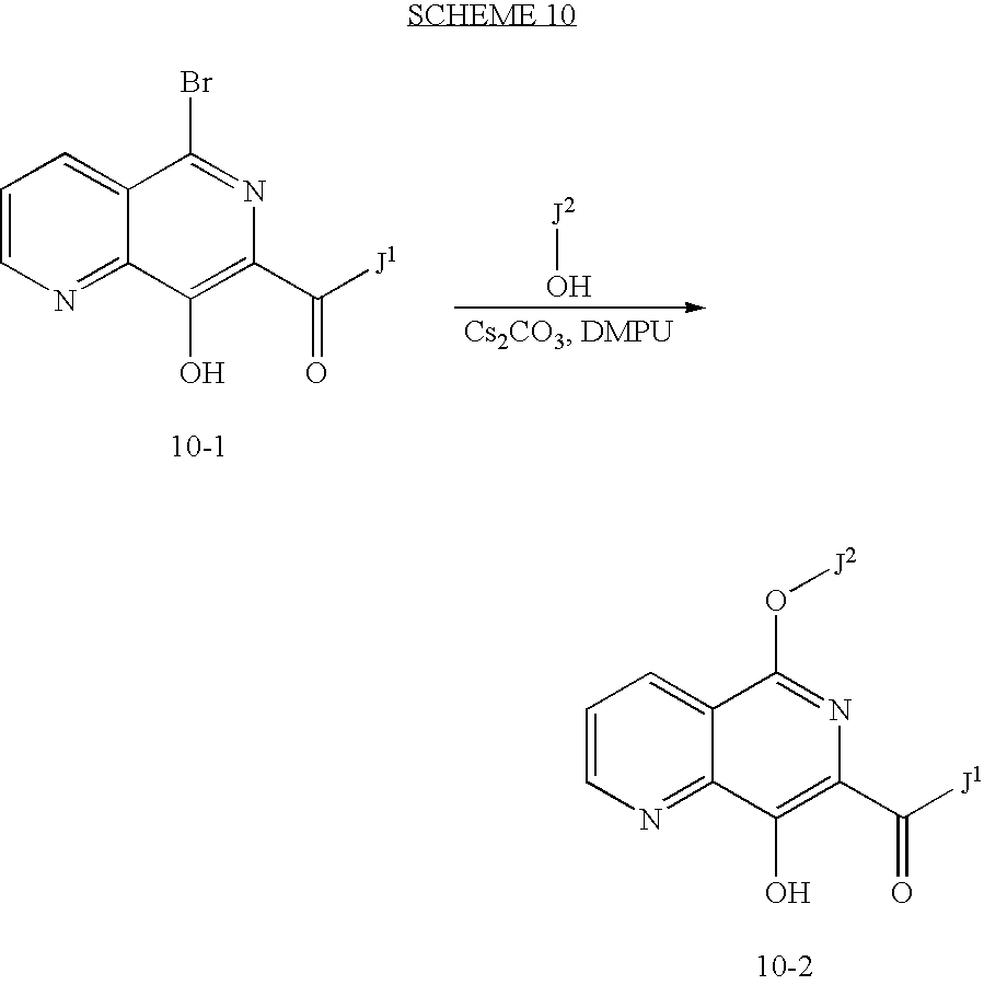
C1=CN=C2C(=C1)C(Br)=NC(C([J1])=O)=C2O.[J2]O.C1=CN=C2C(=C1)C(O[J2])=NC(C([J1])=O)=C2O
